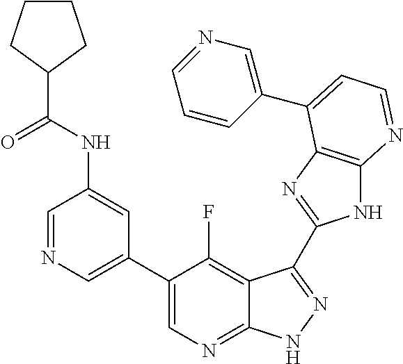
C1=NC=C(C2=CN=C3C(=C2F)C(C2=NC4=C(N2)N=CC=C4C2=CN=CC=C2)=NN3)C=C1NC(C1CCCC1)=O
